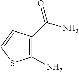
C1(N)=C(C(N)=O)C=CS1
